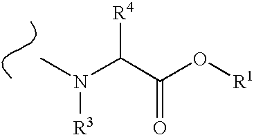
CN(C(C(O[R1])=O)[R4])[R3]
